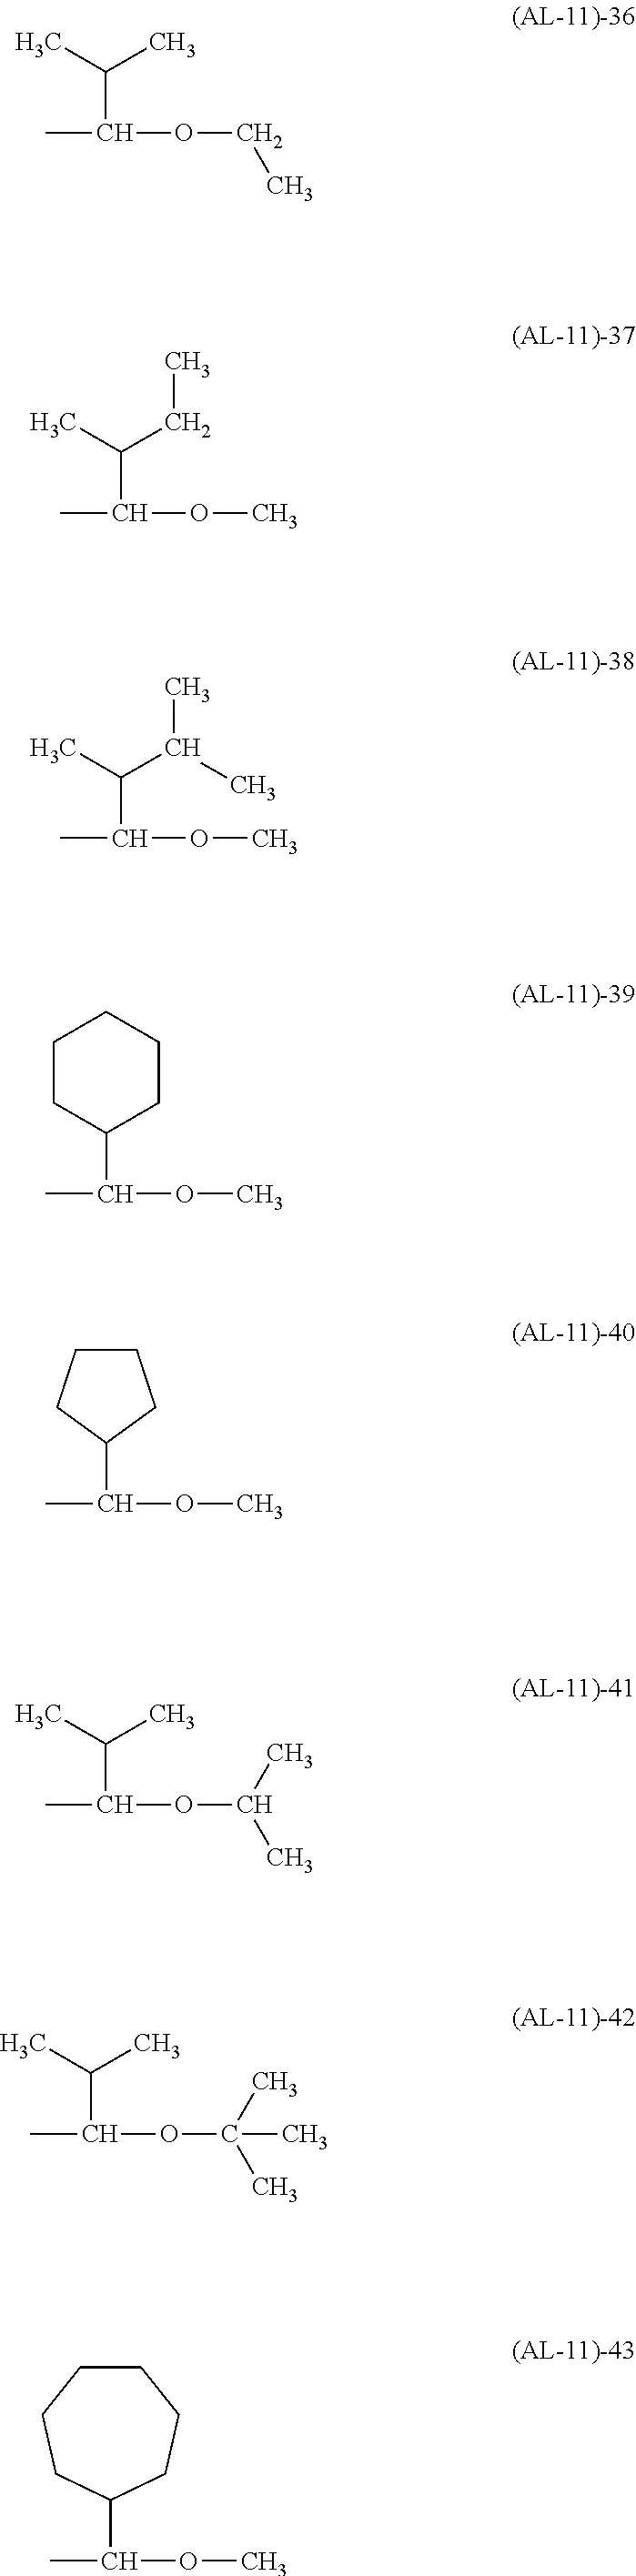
CC(OCC)C(C)C.CC(OC)C(C)CC.CC(OC)C(C)C(C)C.C1CC(C(C)OC)CCC1.C1(C(C)OC)CCCC1.CC(OC(C)C)C(C)C.CC(OC(C)(C)C)C(C)C.CC(OC)C1CCCCCC1
